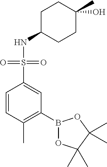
C1=CC(C)=C(B2OC(C)(C)C(C)(C)O2)C=C1S(NC1CCC(O)(C)CC1)(=O)=O
